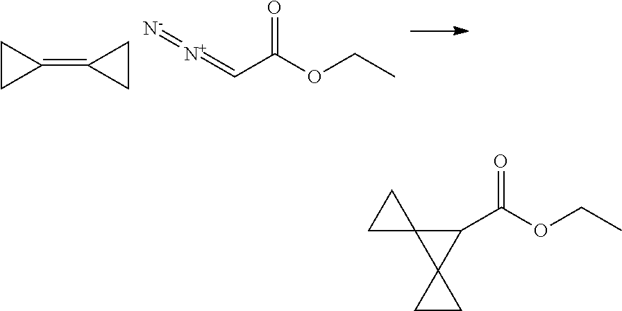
C1CC1=C1CC1.C(C(OCC)=O)=[N+]=[N-].C1(C(OCC)=O)C2(C13CC3)CC2
